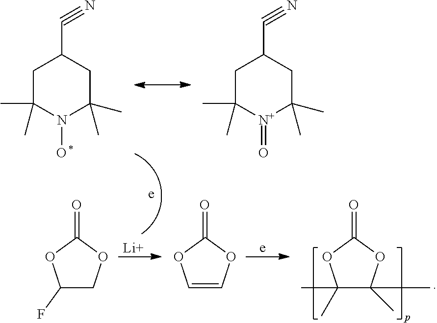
C1C(C)(C)N(O)C(C)(C)CC1C#N.C1C(C)(C)[N+](=O)C(C)(C)CC1C#N.C1(F)COC(=O)O1.[Li].C1=COC(=O)O1.[e].C1(C)(C)C(C)(C)OC(=O)O1
